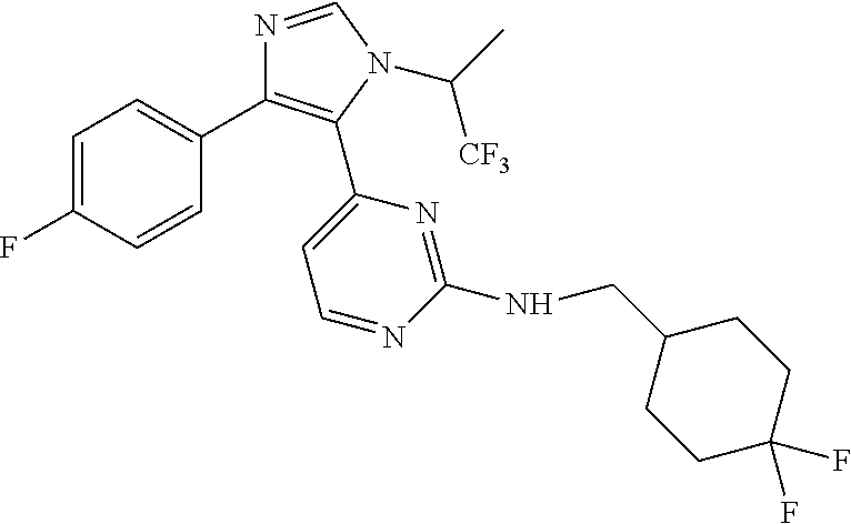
C1=C(F)C=CC(C2=C(C3=CC=NC(NCC4CCC(F)(F)CC4)=N3)N(C(C)[CF3])C=N2)=C1
